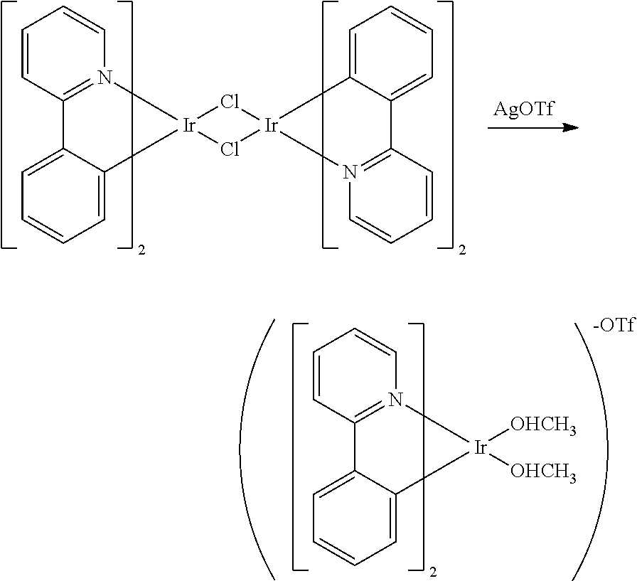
C1=CC2=N(C=C1)[Ir]([OHCH3])([OHCH3])C1=CC=CC=C21.C1=CC2=N(C=C1)[Ir]1(C3=CC=CC=C23)Cl[Ir]2(Cl1)C1=CC=CC=C1C1=N2C=CC=C1.[AgOTf]
